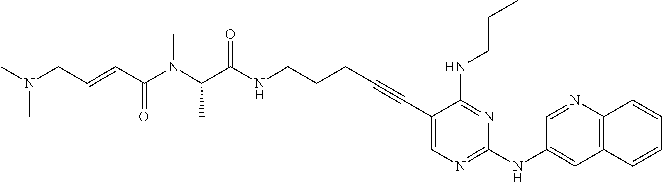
C1(C#CCCCNC(C(N(C(C=CCN(C)C)=O)C)C)=O)=CN=C(NC2=CC3=C(N=C2)C=CC=C3)N=C1NCCC
